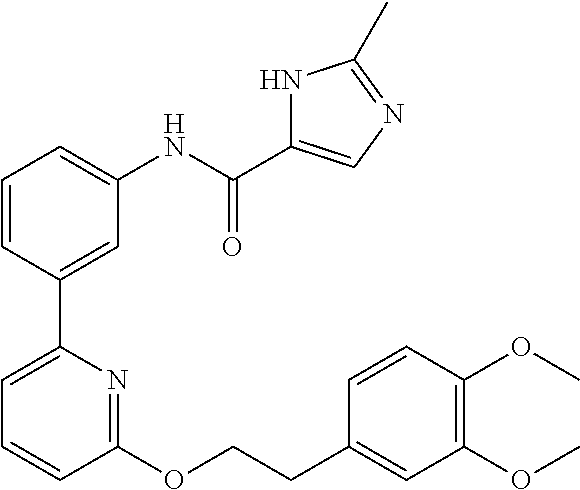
C1=CC(C2=CC=CC(OCCC3=CC(OC)=C(OC)C=C3)=N2)=CC(NC(C2=CN=C(C)N2)=O)=C1
